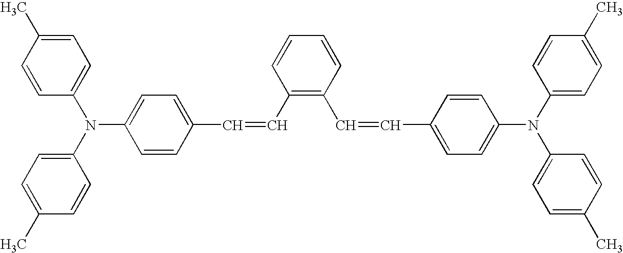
C1=CC(C)=CC=C1N(C1=CC=C(C)C=C1)C1=CC=C(C=CC2=C(C=CC3=CC=C(N(C4=CC=C(C)C=C4)C4=CC=C(C)C=C4)C=C3)C=CC=C2)C=C1
